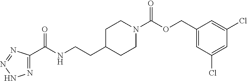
C1C(CCNC(C2=NNN=N2)=O)CCN(C(OCC2=CC(Cl)=CC(Cl)=C2)=O)C1
